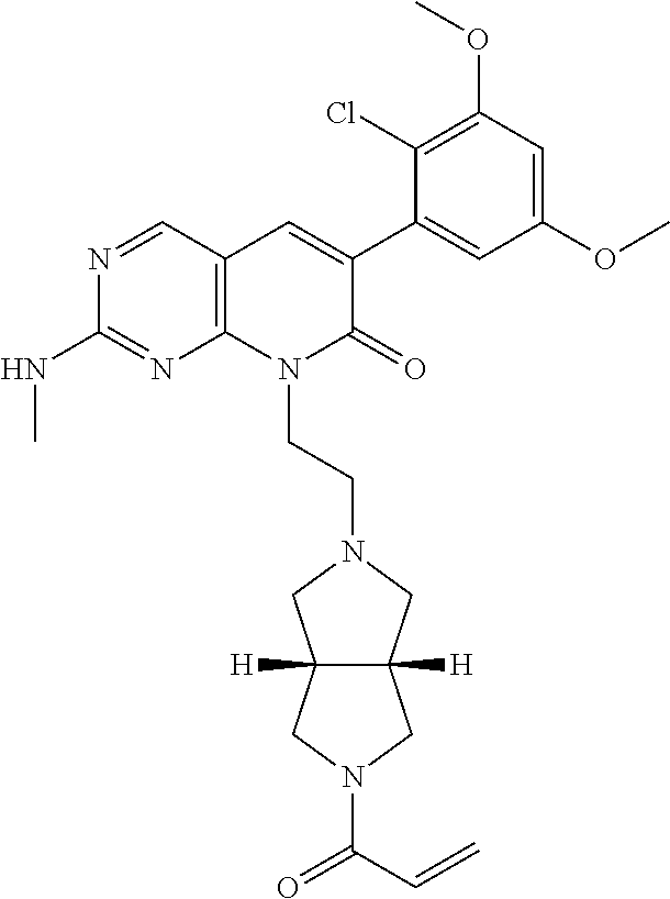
C1(NC)=NC2=C(C=C(C3=CC(OC)=CC(OC)=C3Cl)C(=O)N2CCN2CC3([H])C([H])(C2)CN(C(C=C)=O)C3)C=N1
